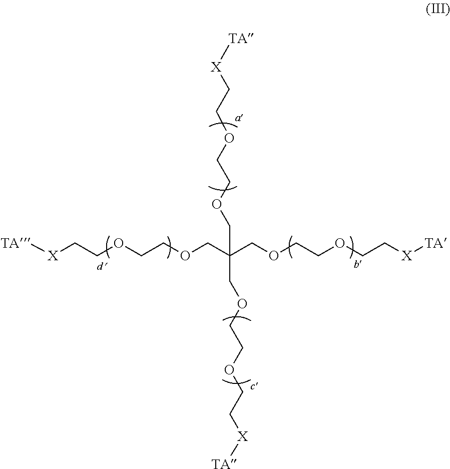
[TA][X]CCOCCOCC(COCCOCC[X][TA])(COCCOCC[X][TA])COCCOCC[X][TA]
